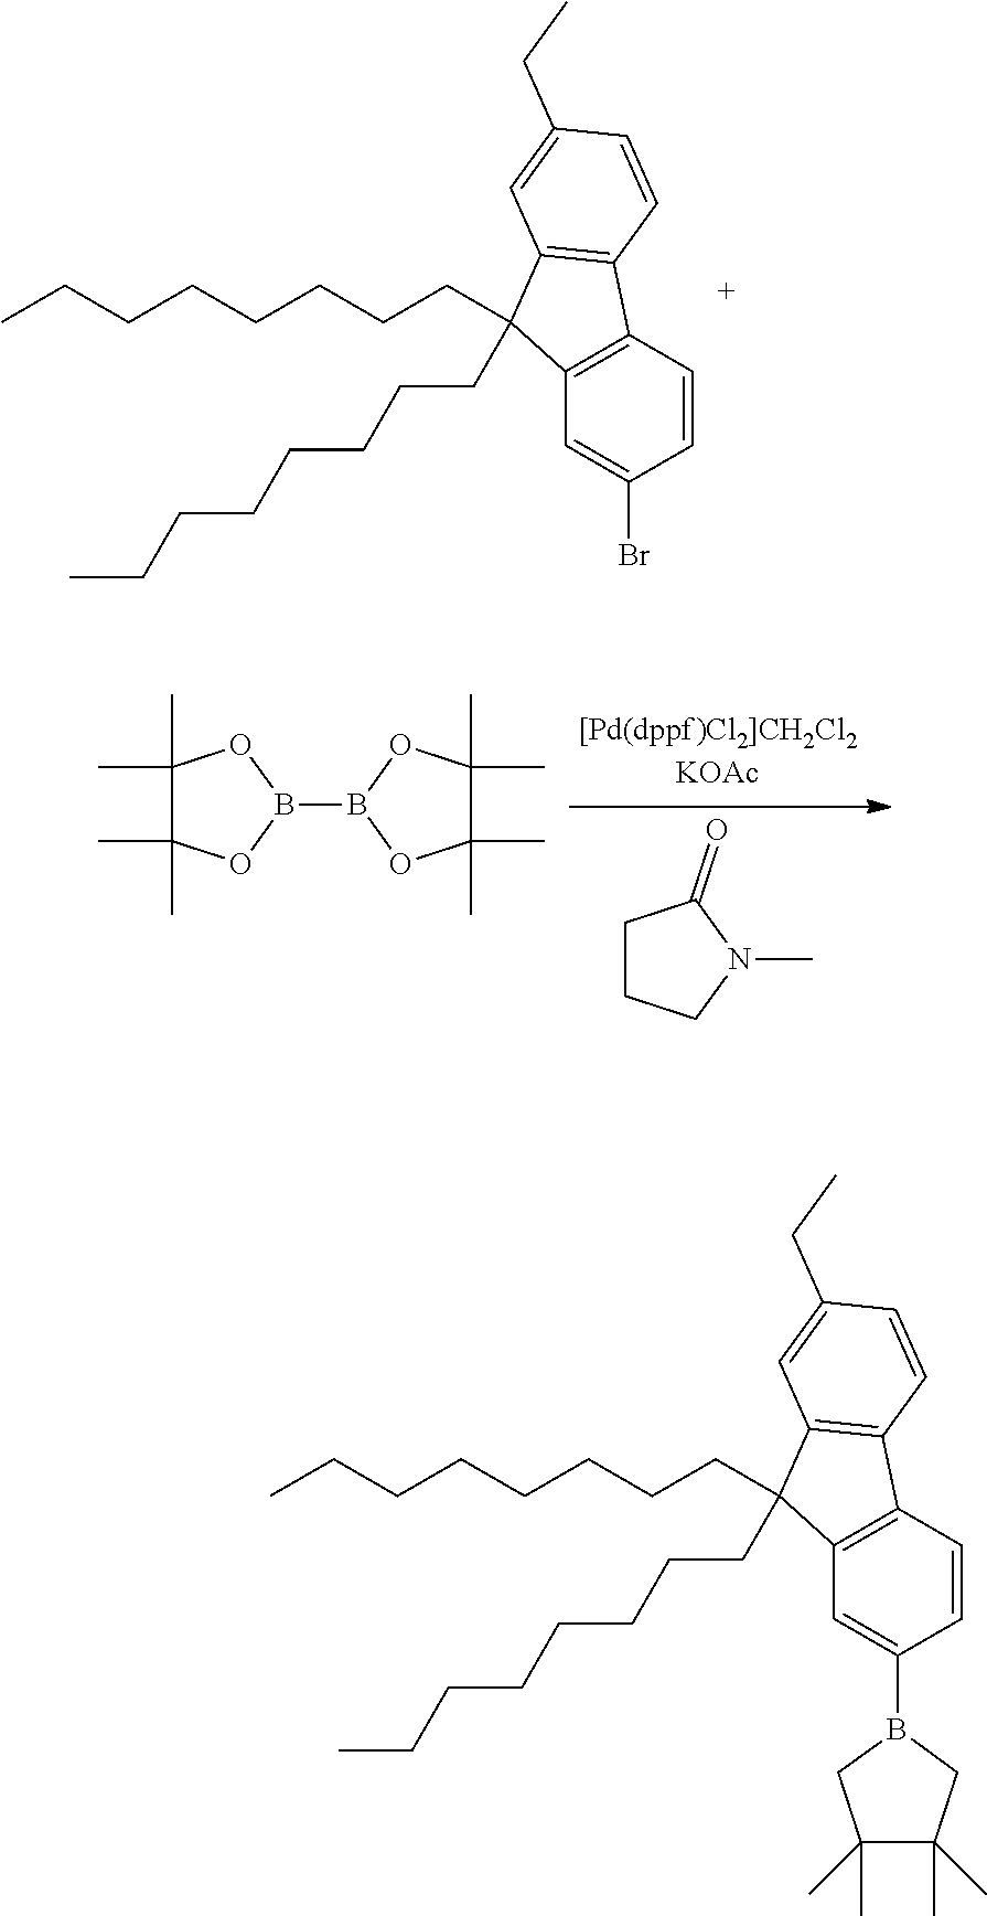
C12=C(C=CC(B3CC(C)(C)C(C)(C)C3)=C1)C1=C(C2(CCCCCCCC)CCCCCCCC)C=C(CC)C=C1.C12=C(C=CC(Br)=C1)C1=C(C2(CCCCCCCC)CCCCCCCC)C=C(CC)C=C1.C1CCN(C)C1=O.C1(C)(C)C(C)(C)OB(B2OC(C)(C)C(C)(C)O2)O1
